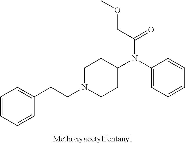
C1=CC=CC(CCN2CCC(N(C3=CC=CC=C3)C(COC)=O)CC2)=C1
